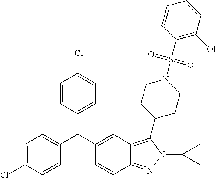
C1=C(Cl)C=CC(C(C2=CC3=C(C4CCN(S(C5=C(O)C=CC=C5)(=O)=O)CC4)N(C4CC4)N=C3C=C2)C2=CC=C(Cl)C=C2)=C1
